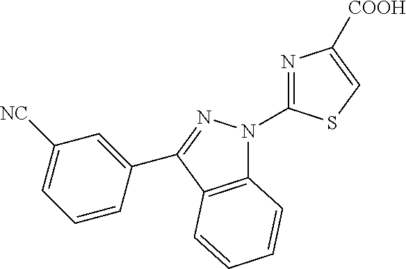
C12=C(C(C3=CC([NC])=CC=C3)=NN1C1=NC([COOH])=CS1)C=CC=C2
